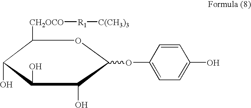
C1([CH2OCO][R1][C(CH3)3])C(O)C(O)C(O)C(OC2=CC=C(O)C=C2)O1
